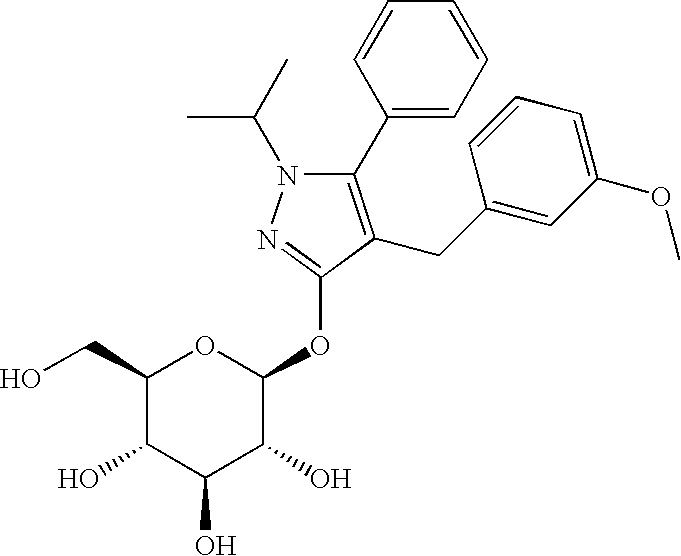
CC(N1C(C2=CC=CC=C2)=C(CC2=CC(OC)=CC=C2)C(OC2OC(CO)C(O)C(O)C2O)=N1)C
